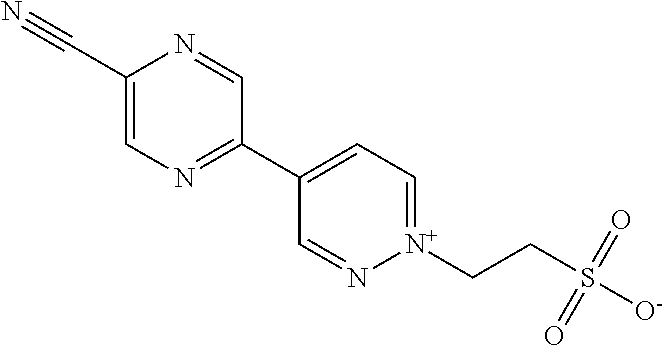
C1(C#N)=CN=C(C2=CC=[N+](CCS([O-])(=O)=O)N=C2)C=N1
